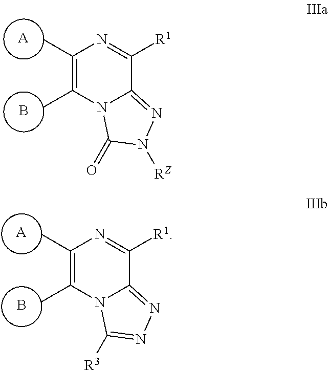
C1(C)=C(C)N2C(=NN([RZ])C2=O)C([R1])=N1.[A].B.C1(C)=C(C)N2C(=NN=C2[R3])C([R1])=N1.[A].B
